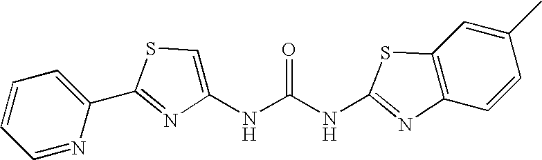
C1=NC(C2=NC(NC(NC3=NC4=C(C=C(C)C=C4)S3)=O)=CS2)=CC=C1
